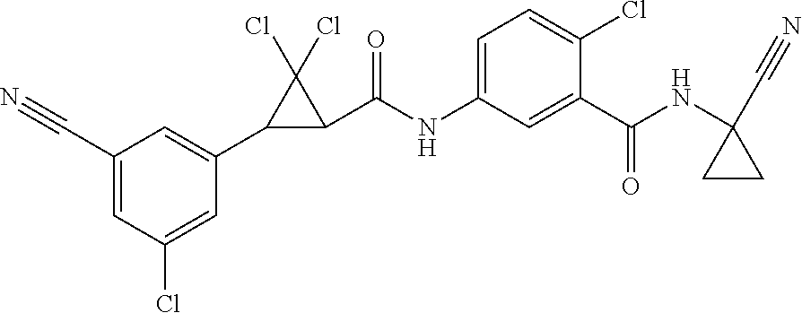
C1(C#N)=CC(Cl)=CC(C2C(C(NC3=CC=C(Cl)C(C(NC4(C#N)CC4)=O)=C3)=O)C2(Cl)Cl)=C1
